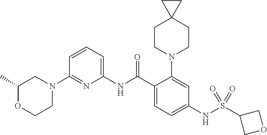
N1(C2=NC(NC(C3=CC=C(NS(C4COC4)(=O)=O)C=C3N3CCC4(CC3)CC4)=O)=CC=C2)CC(C)OCC1
